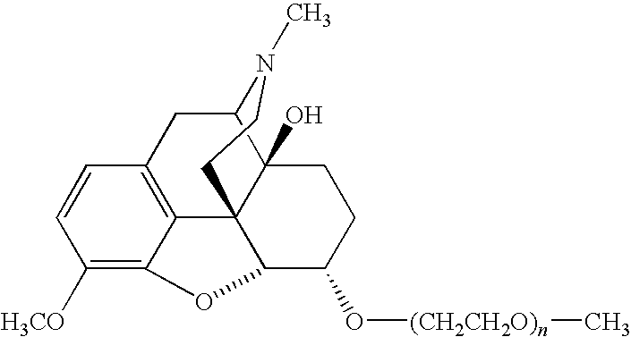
C12CC3=C4C5(C1(O)CCC(O[(CH2CH2O)n]C)C5OC4=C([H3CO])C=C3)CCN2C
